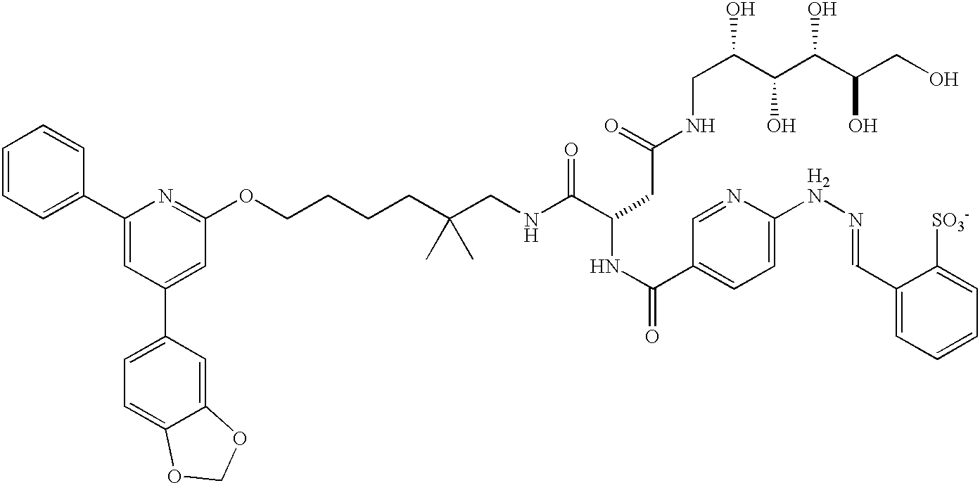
C1=CC=C(C2=CC(C3=CC=C4C(=C3)OCO4)=CC(OCCCCC(CNC(C(CC(=O)NCC(C(C(C(CO)O)O)O)O)NC(C3=CC=C(NN=CC4=CC=CC=C4[SO3-])N=C3)=O)=O)(C)C)=N2)C=C1
